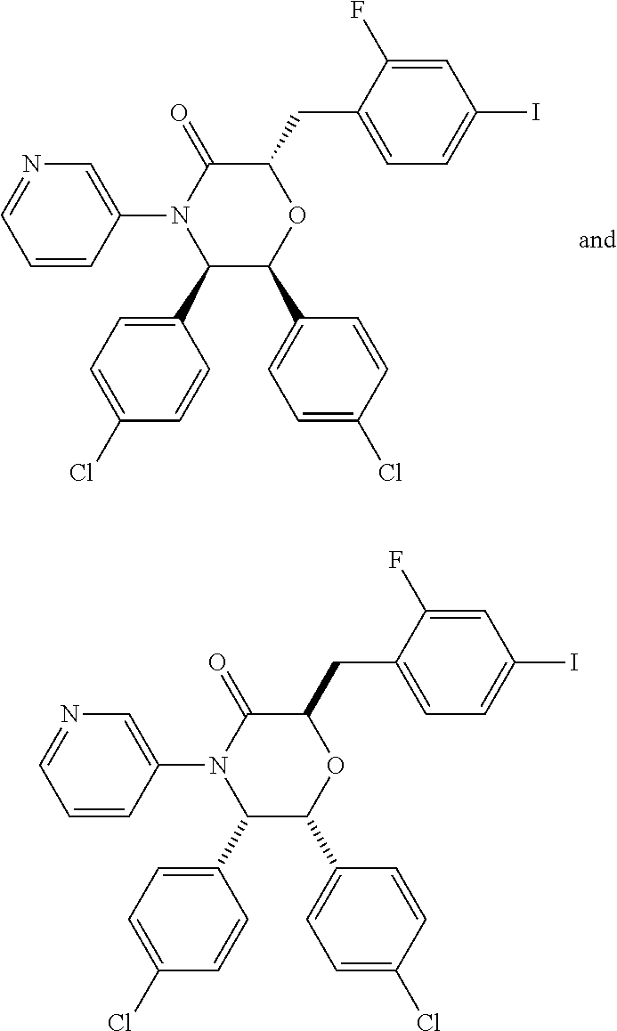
C1(C2=CC=C(Cl)C=C2)C(C2=CC=C(Cl)C=C2)OC(CC2=CC=C(I)C=C2F)C(=O)N1C1=CN=CC=C1.C1(C2=CC=C(Cl)C=C2)C(C2=CC=C(Cl)C=C2)OC(CC2=CC=C(I)C=C2F)C(=O)N1C1=CN=CC=C1
